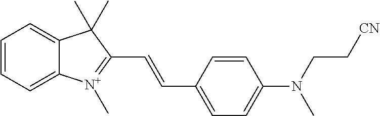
C1(C=CC2=[N+](C)C3=CC=CC=C3C2(C)C)=CC=C(N(CC[CN])C)C=C1
